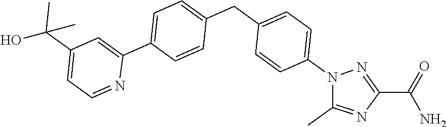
C1(C(=O)N)=NN(C2=CC=C(CC3=CC=C(C4=CC(C(C)(C)O)=CC=N4)C=C3)C=C2)C(C)=N1
